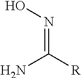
[R]C(N)=NO
